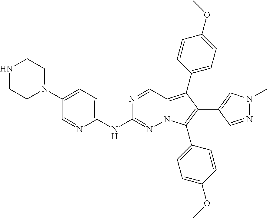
C1=NC(NC2=NN3C(=C(C4=CC=C(OC)C=C4)C(C4=CN(C)N=C4)=C3C3=CC=C(OC)C=C3)C=N2)=CC=C1N1CCNCC1
